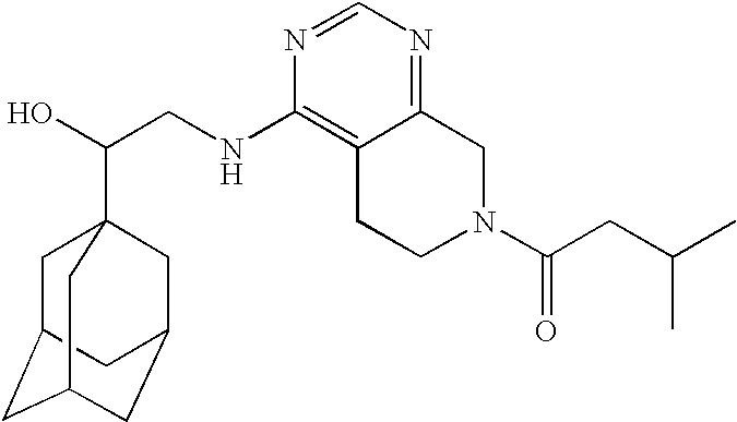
C(CNC1=C2C(=NC=N1)CN(C(CC(C)C)=O)CC2)(O)C12CC3CC(CC(C1)C3)C2
